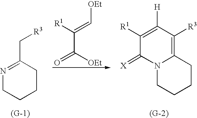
N1=C(C[R3])CCCC1.[R1]C(=C[OEt])C([OEt])=O.C1([R1])=C([H])C([R3])=C2N(C1=[X])CCCC2
